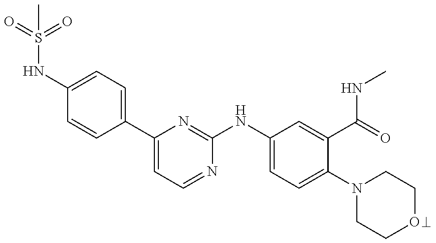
C1(NS(=O)(=O)C)=CC=C(C2=CC=NC(NC3=CC=C(N4CCOCC4)C(C(=O)NC)=C3)=N2)C=C1
